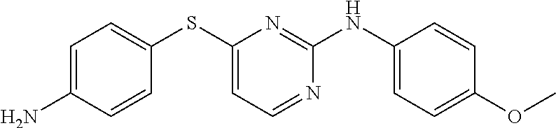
C1=C(N)C=CC(SC2=CC=NC(NC3=CC=C(OC)C=C3)=N2)=C1
